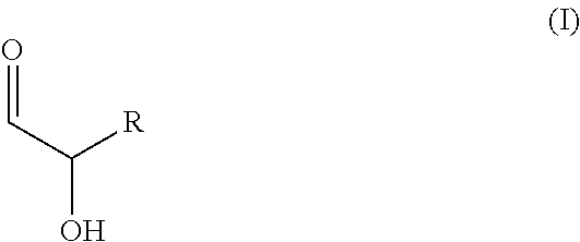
O=CC([R])O
